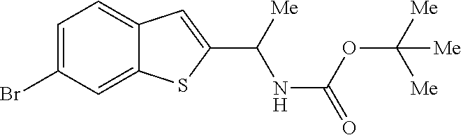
C1=C(Br)C=C2C(=C1)C=C(C([Me])NC(=O)OC([Me])([Me])[Me])S2
